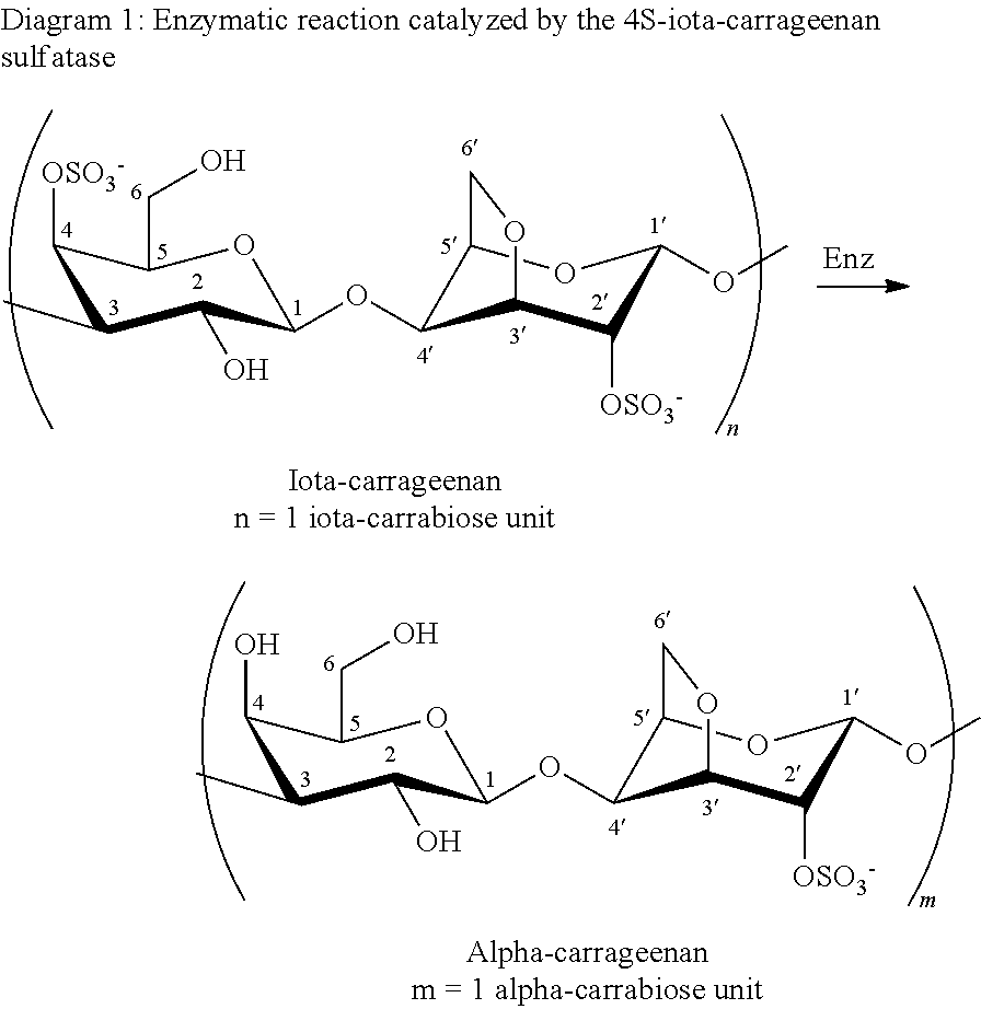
C1(O)C(C)C(O)C(OC2C3OC(OC)C([OSO3-])C2OC3)OC1CO.C1([OSO3-])C(C)C(O)C(OC2C3OC(OC)C([OSO3-])C2OC3)OC1CO
